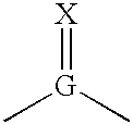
C[G](=[X])C
